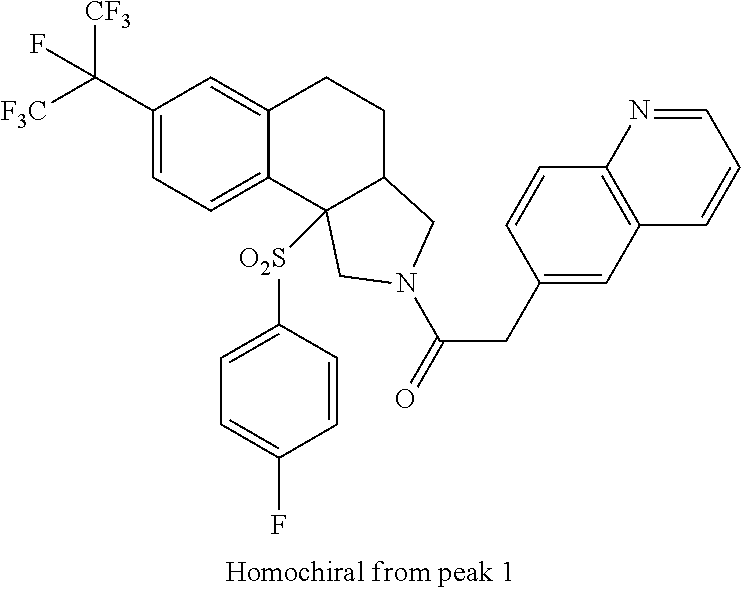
[F3C]C(C1=CC=C2C(=C1)CCC1C2([O2S]C2=CC=C(F)C=C2)CN(C(=O)CC2=CC3=C(C=C2)N=CC=C3)C1)([CF3])F
